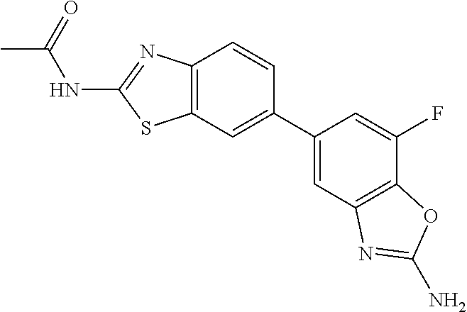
C12=C(N=C(NC(=O)C)S1)C=CC(C1=CC3=C(C(F)=C1)OC(N)=N3)=C2
